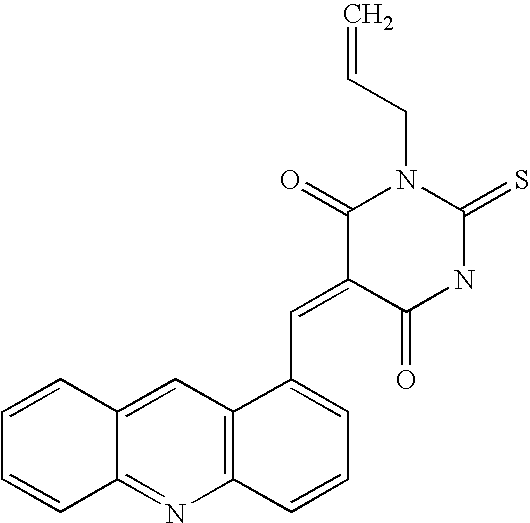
C1=CC=CC2=NC3=C(C=C12)C(C=C1C(=O)NC(=S)N(CC=C)C1=O)=CC=C3
